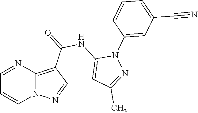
N12C(=C(C(=O)NC3=CC(C)=NN3C3=CC(C#N)=CC=C3)C=N1)N=CC=C2
